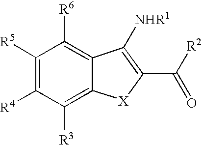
C1([R5])=C([R4])C([R3])=C2C(=C1[R6])C([NHR1])=C(C(=O)[R2])[X]2
